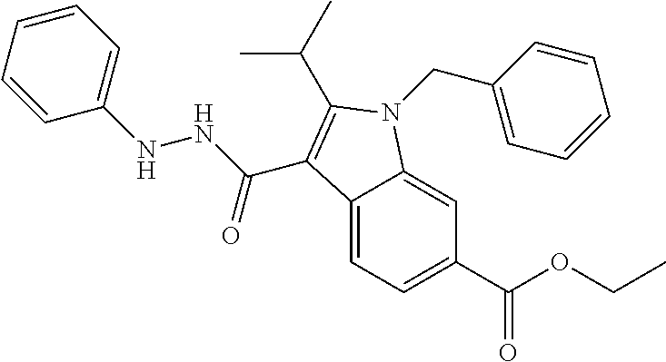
C12=CC=C(C(=O)OCC)C=C1N(CC1=CC=CC=C1)C(C(C)C)=C2C(NNC1=CC=CC=C1)=O
